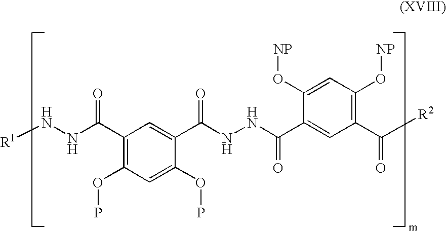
C1(C(NN[R1])=O)=C(OP)C=C(OP)C(C(NNC(C2=CC(C(=O)[R2])=C(O[NP])C=C2O[NP])=O)=O)=C1
